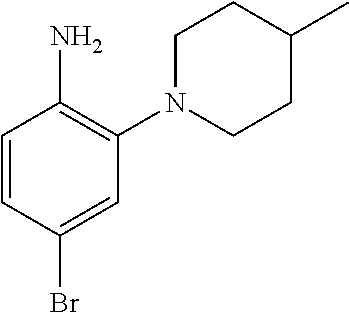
C1=CC(Br)=CC(N2CCC(C)CC2)=C1N
